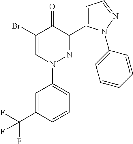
C1(Br)=CN(C2=CC=CC(C(F)(F)F)=C2)N=C(C2=CC=NN2C2=CC=CC=C2)C1=O
